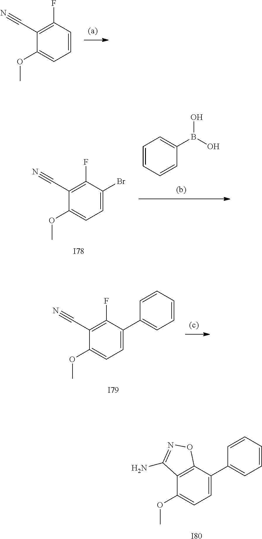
[I80].C1(OC)=CC=C(C2=CC=CC=C2)C2=C1C(N)=NO2.C1(OC)=CC=CC(F)=C1C#N.C1=CC=CC(B(O)O)=C1.[I78].C1(OC)=CC=C(Br)C(F)=C1C#N.[I79].C1(OC)=CC=C(C2=CC=CC=C2)C(F)=C1C#N
